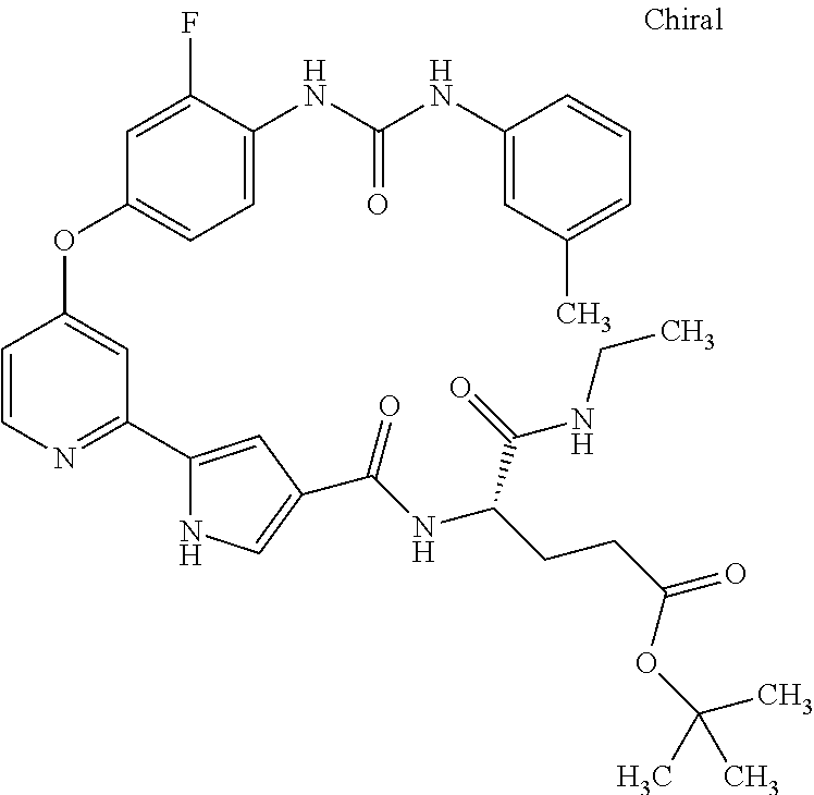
C1=C(F)C(NC(NC2=CC(C)=CC=C2)=O)=CC=C1OC1=CC(C2=CC(C(NC(CCC(=O)OC(C)(C)C)C(=O)NCC)=O)=CN2)=NC=C1
